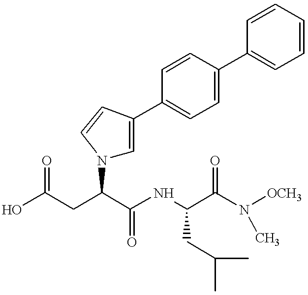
C(CC(C(NC(C(N([OCH3])C)=O)CC(C)C)=O)N1C=C(C2=CC=C(C3=CC=CC=C3)C=C2)C=C1)(=O)O
